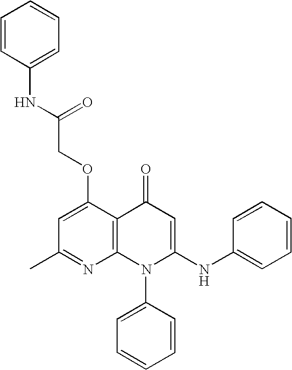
C1(C)=NC2=C(C(OCC(NC3=CC=CC=C3)=O)=C1)C(=O)C=C(NC1=CC=CC=C1)N2C1=CC=CC=C1
